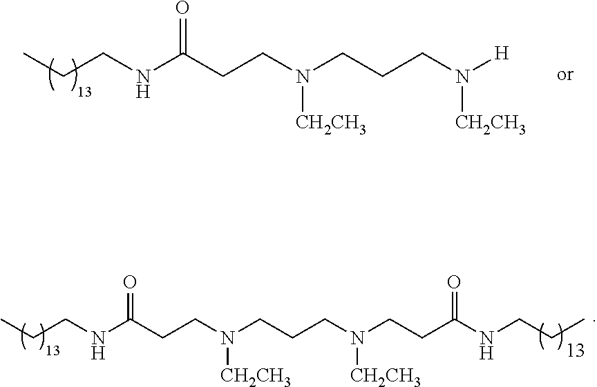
CCCNC(CCN(CCCN([H])[CH2CH3])[CH2CH3])=O.CCCNC(CCN(CCCN(CCC(NCCC)=O)[CH2CH3])[CH2CH3])=O
